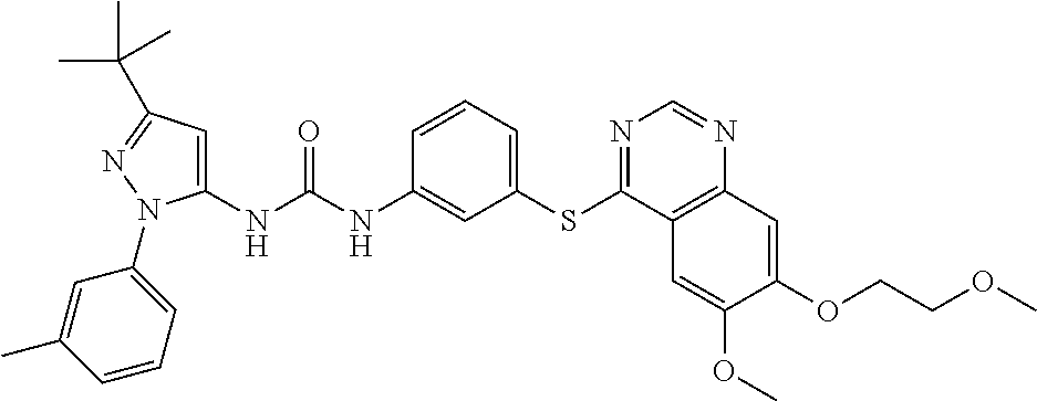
C1(NC(NC2=CC(SC3=NC=NC4=C3C=C(OC)C(OCCOC)=C4)=CC=C2)=O)=CC(C(C)(C)C)=NN1C1=CC=CC(C)=C1
